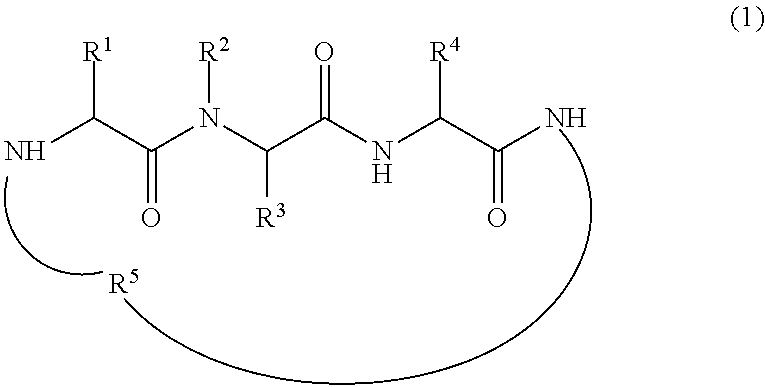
NC(C(N(C(C(NC(C(N)=O)[R4])=O)[R3])[R2])=O)[R1].[R5]
